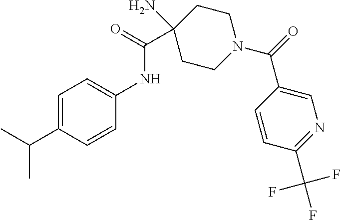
CC(C1=CC=C(NC(C2(N)CCN(C(=O)C3=CN=C(C(F)(F)F)C=C3)CC2)=O)C=C1)C
